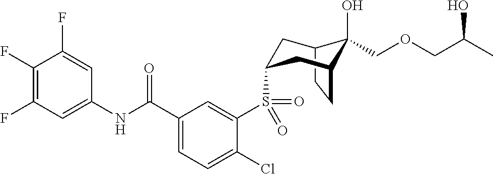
C1(F)=C(F)C=C(NC(C2=CC=C(Cl)C(S(=O)(=O)C3CC4C(O)(COCC(O)C)C(CC4)C3)=C2)=O)C=C1F
